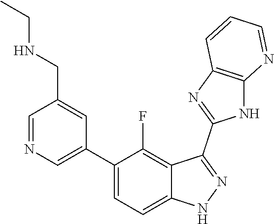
C1=NC=C(C2=CC=C3C(=C2F)C(C2=NC4=C(N2)N=CC=C4)=NN3)C=C1CNCC
